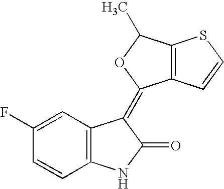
C1(F)=CC2=C(C=C1)NC(=O)C2=C1C2=C(C(C)O1)SC=C2
